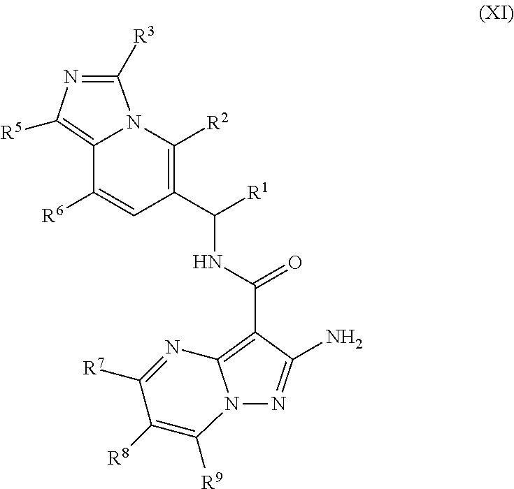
C12=C([R5])N=C([R3])N1C([R2])=C(C(NC(C1=C3N(N=C1N)C([R9])=C([R8])C([R7])=N3)=O)[R1])C=C2[R6]
